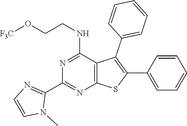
C1(C2=NC3=C(C(NCCO[F3C])=N2)C(C2=CC=CC=C2)=C(C2=CC=CC=C2)S3)=NC=CN1C
